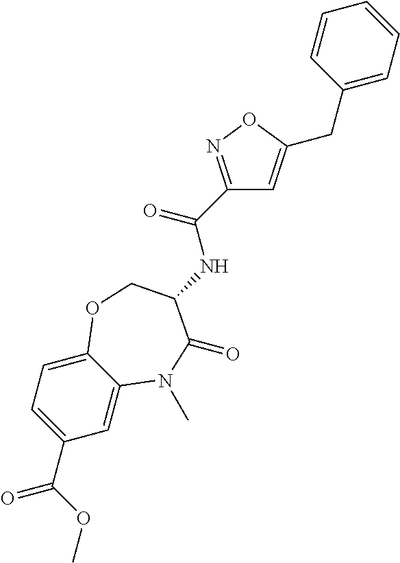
C1=C2C(=CC=C1C(OC)=O)OCC(NC(C1=NOC(CC3=CC=CC=C3)=C1)=O)C(=O)N2C
